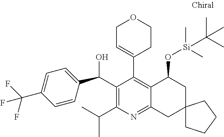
C1(C(O)C2=CC=C(C(F)(F)F)C=C2)=C(C(C)C)N=C2C(=C1C1=CCOCC1)C(O[Si](C)(C)C(C)(C)C)CC1(C2)CCCC1
